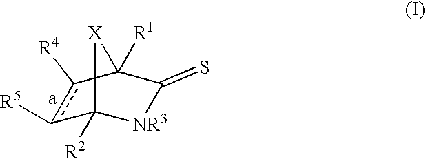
c1([R5])c([R4])C2([R1])C(=S)[NR3]C1([R2])[X]2
